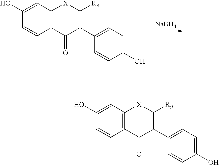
C12=C(C=C(O)C=C1)[X]C([R9])=C(C1=CC=C(O)C=C1)C2=O.[NaBH4].C12=C(C=C(O)C=C1)[X]C([R9])C(C1=CC=C(O)C=C1)C2O
